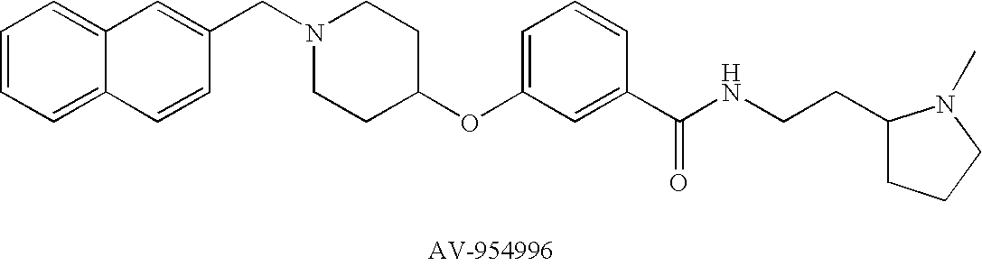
C1(CN2CCC(OC3=CC=CC(C(NCCC4CCCN4C)=O)=C3)CC2)=CC2=CC=CC=C2C=C1
